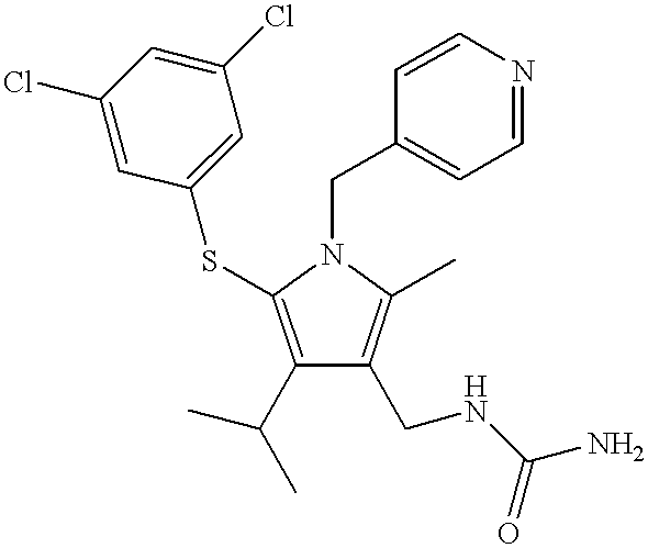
C1(C(C)C)=C(SC2=CC(Cl)=CC(Cl)=C2)N(CC2=CC=NC=C2)C(C)=C1CNC(N)=O
